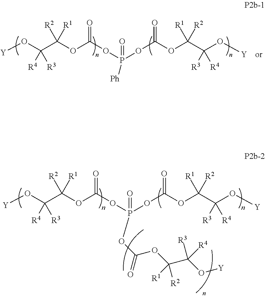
[Y]OC(C(OC(OP(OC(=O)OC(C(O[Y])([R3])[R4])([R1])[R2])(=O)[Ph])=O)([R2])[R1])([R4])[R3].[Y]OC(C(OC(OP(OC(=O)OC(C(O[Y])([R3])[R4])([R1])[R2])(=O)OC(=O)OC(C(O[Y])([R3])[R4])([R2])[R1])=O)([R2])[R1])([R4])[R3]
